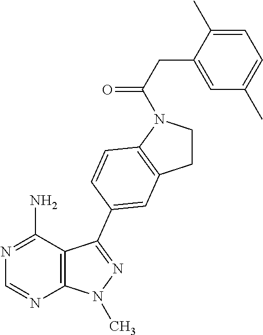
C1CN(C(CC2=CC(C)=CC=C2C)=O)C2=C1C=C(C1=NN(C)C3=C1C(N)=NC=N3)C=C2
